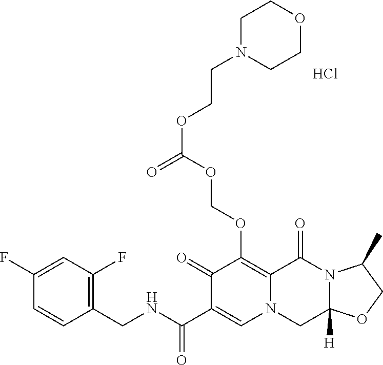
C1(CNC(=O)C2=CN3C(=C(OCOC(OCCN4CCOCC4)=O)C2=O)C(=O)N2C([H])(C3)OCC2C)=C(F)C=C(F)C=C1.Cl
